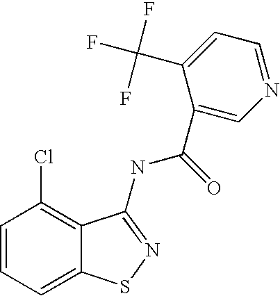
C1=CC=C2C(=C1Cl)C(NC(=O)C1=CN=CC=C1C(F)(F)F)=NS2
